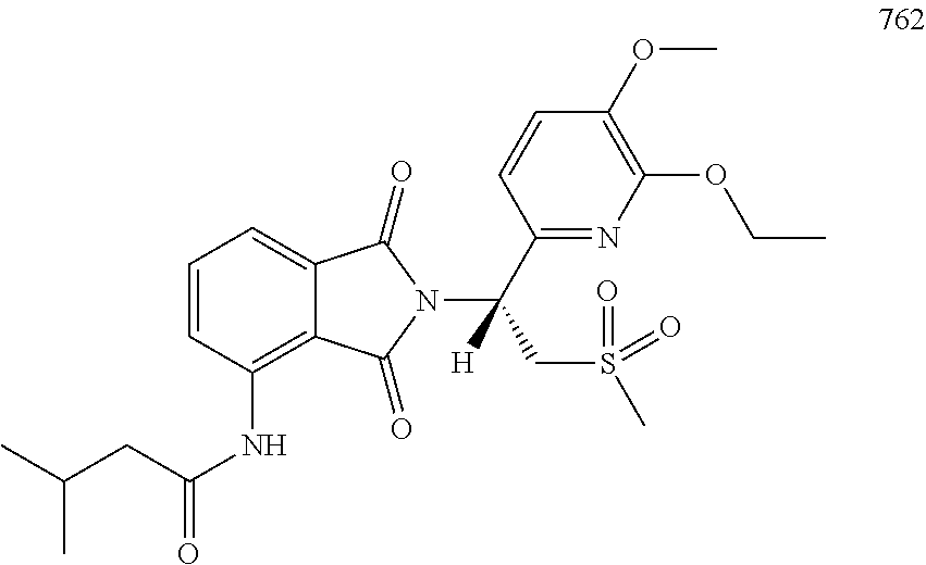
C1=CC(NC(=O)CC(C)C)=C2C(=C1)C(=O)N(C(C1=NC(OCC)=C(OC)C=C1)(CS(C)(=O)=O)[H])C2=O
